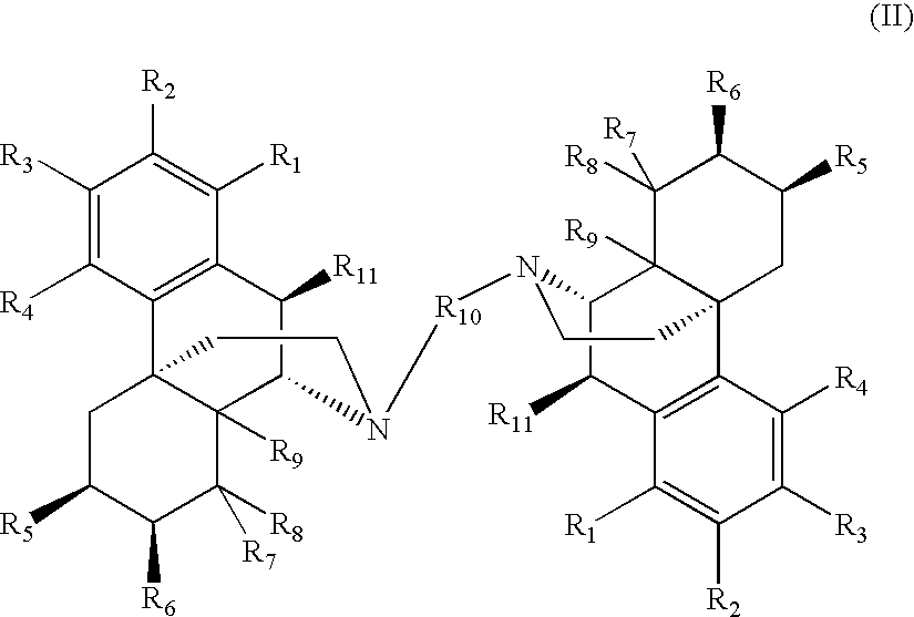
C1([R3])=C([R4])C2=C(C([R1])=C1[R2])C([R11])C1C3([R9])C2(CC([R5])C([R6])C3([R8])[R7])CCN1[R10]N1CCC23CC([R5])C([R6])C([R8])([R7])C2([R9])C1C([R11])C1=C3C([R4])=C([R3])C([R2])=C1[R1]
